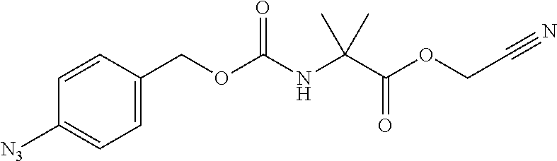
C1=C(COC(NC(C(OCC#N)=O)(C)C)=O)C=CC([N3])=C1
